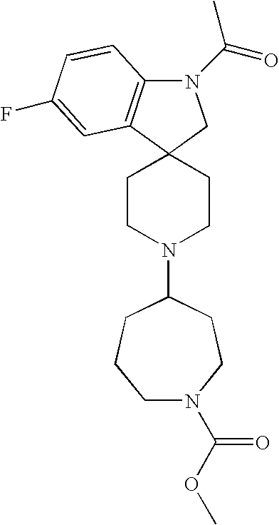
C12(CCN(C3CCCN(C(=O)OC)CC3)CC1)CN(C(=O)C)C1=C2C=C(F)C=C1
